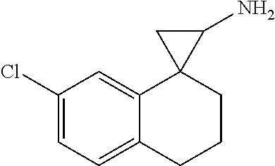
C1(Cl)=CC=C2C(=C1)C1(CCC2)C(N)C1
